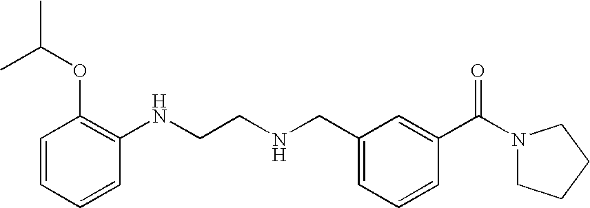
O(C1=C(NCCNCC2=CC=CC(C(N3CCCC3)=O)=C2)C=CC=C1)C(C)C
